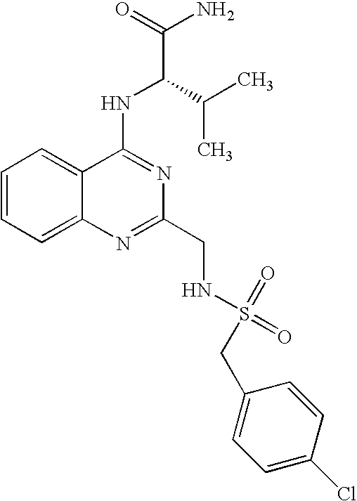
C1=CC=C2C(=C1)C(NC(C(N)=O)C(C)C)=NC(CNS(=O)(=O)CC1=CC=C(Cl)C=C1)=N2
